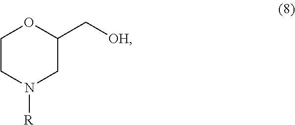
C1CN([R])CC(C[OH])O1
